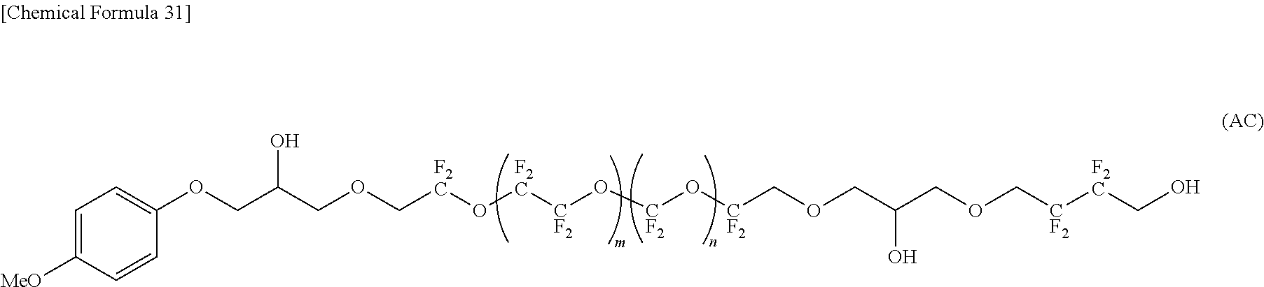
C1(OCC(COC[F2C]O[F2C][CF2]O[CF2]O[CF2]COCC(COC[CF2][F2C]CO)O)O)=CC=C([MeO])C=C1
